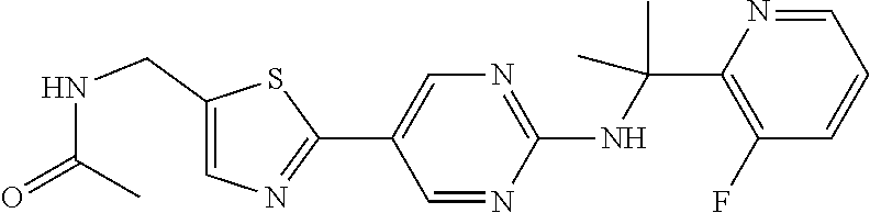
C1(C2=CN=C(NC(C)(C)C3=C(F)C=CC=N3)N=C2)=NC=C(CNC(=O)C)S1
